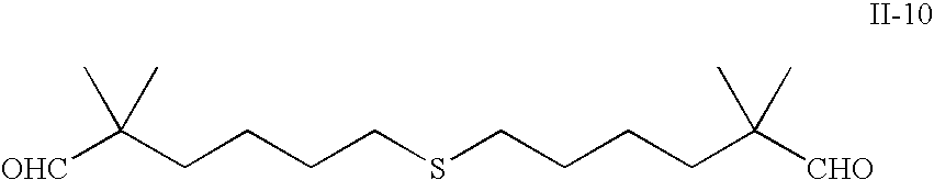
[OHC]C(CCCCSCCCCC([CHO])(C)C)(C)C
